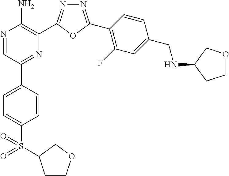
N1=C(C2=C(F)C=C(CNC3CCOC3)C=C2)OC(C2=C(N)N=CC(C3=CC=C(S(=O)(=O)C4CCOC4)C=C3)=N2)=N1
